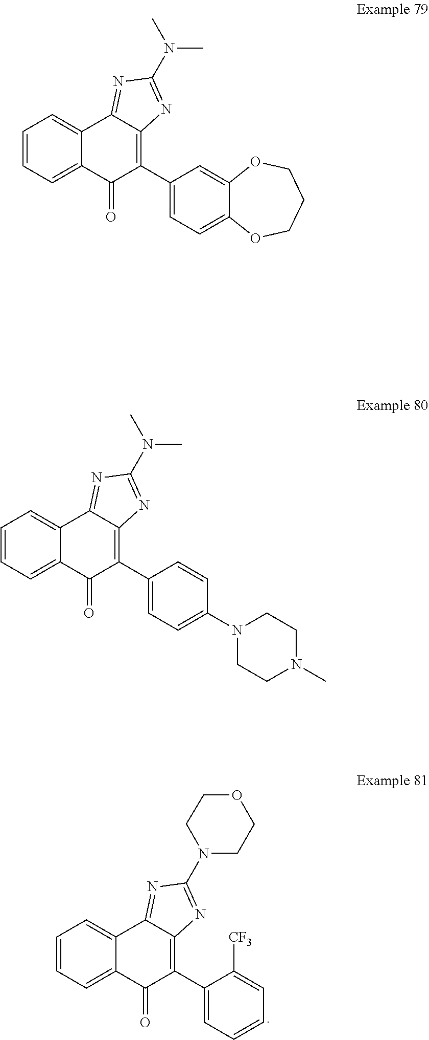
C1=CC=C2C(=C1)C1=NC(N3CCOCC3)=NC1=C(C1=CC=CC=C1[CF3])C2=O.C1=CC=C2C(=C1)C1=NC(N(C)C)=NC1=C(C1=CC=C(N3CCN(C)CC3)C=C1)C2=O.C1=CC=C2C(=C1)C1=NC(N(C)C)=NC1=C(C1=CC=C3C(=C1)OCCCO3)C2=O
